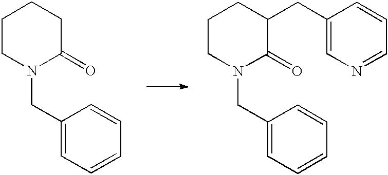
C1CN(CC2=CC=CC=C2)C(=O)CC1.N1(CC2=CC=CC=C2)C(=O)C(CC2=CN=CC=C2)CCC1
